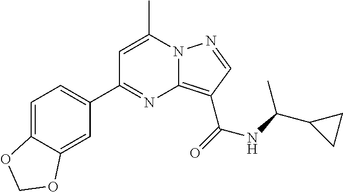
C1=C(C)N2C(=C(C(=O)NC(C3CC3)C)C=N2)N=C1C1=CC=C2C(=C1)OCO2
